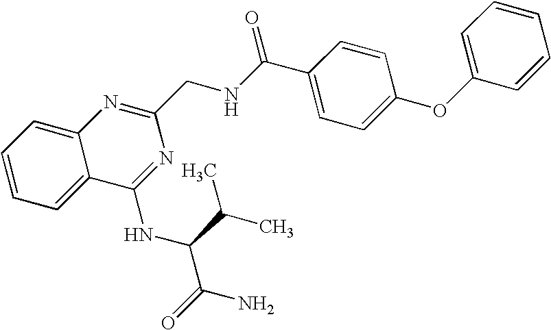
C1=C2C(=CC=C1)C(NC(C(C)C)C(N)=O)=NC(CNC(=O)C1=CC=C(OC3=CC=CC=C3)C=C1)=N2
